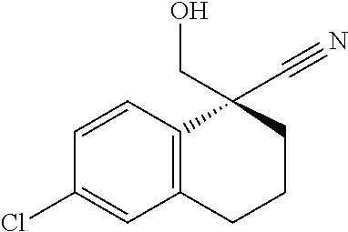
C1=CC2=C(C=C1Cl)CCCC2(C#N)CO
